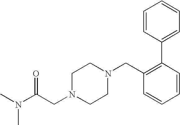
N1(CC(=O)N(C)C)CCN(CC2=C(C3=CC=CC=C3)C=CC=C2)CC1
